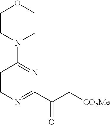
C1CN(C2=NC(C(=O)C[CO2Me])=NC=C2)CCO1
